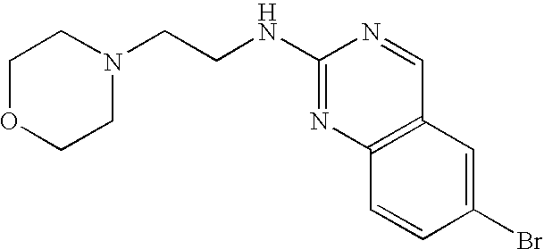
C1(NCCN2CCOCC2)=NC2=C(C=N1)C=C(Br)C=C2
